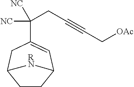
C1(C(CC#CC[OAc])([NC])[NC])=CC2CCC(C1)[RN]2
